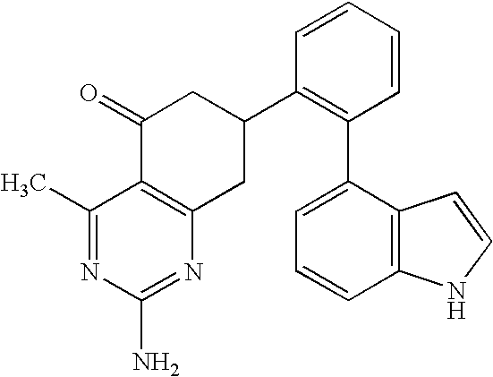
C1(C)=NC(N)=NC2=C1C(=O)CC(C1=C(C3=CC=CC4=C3C=CN4)C=CC=C1)C2
